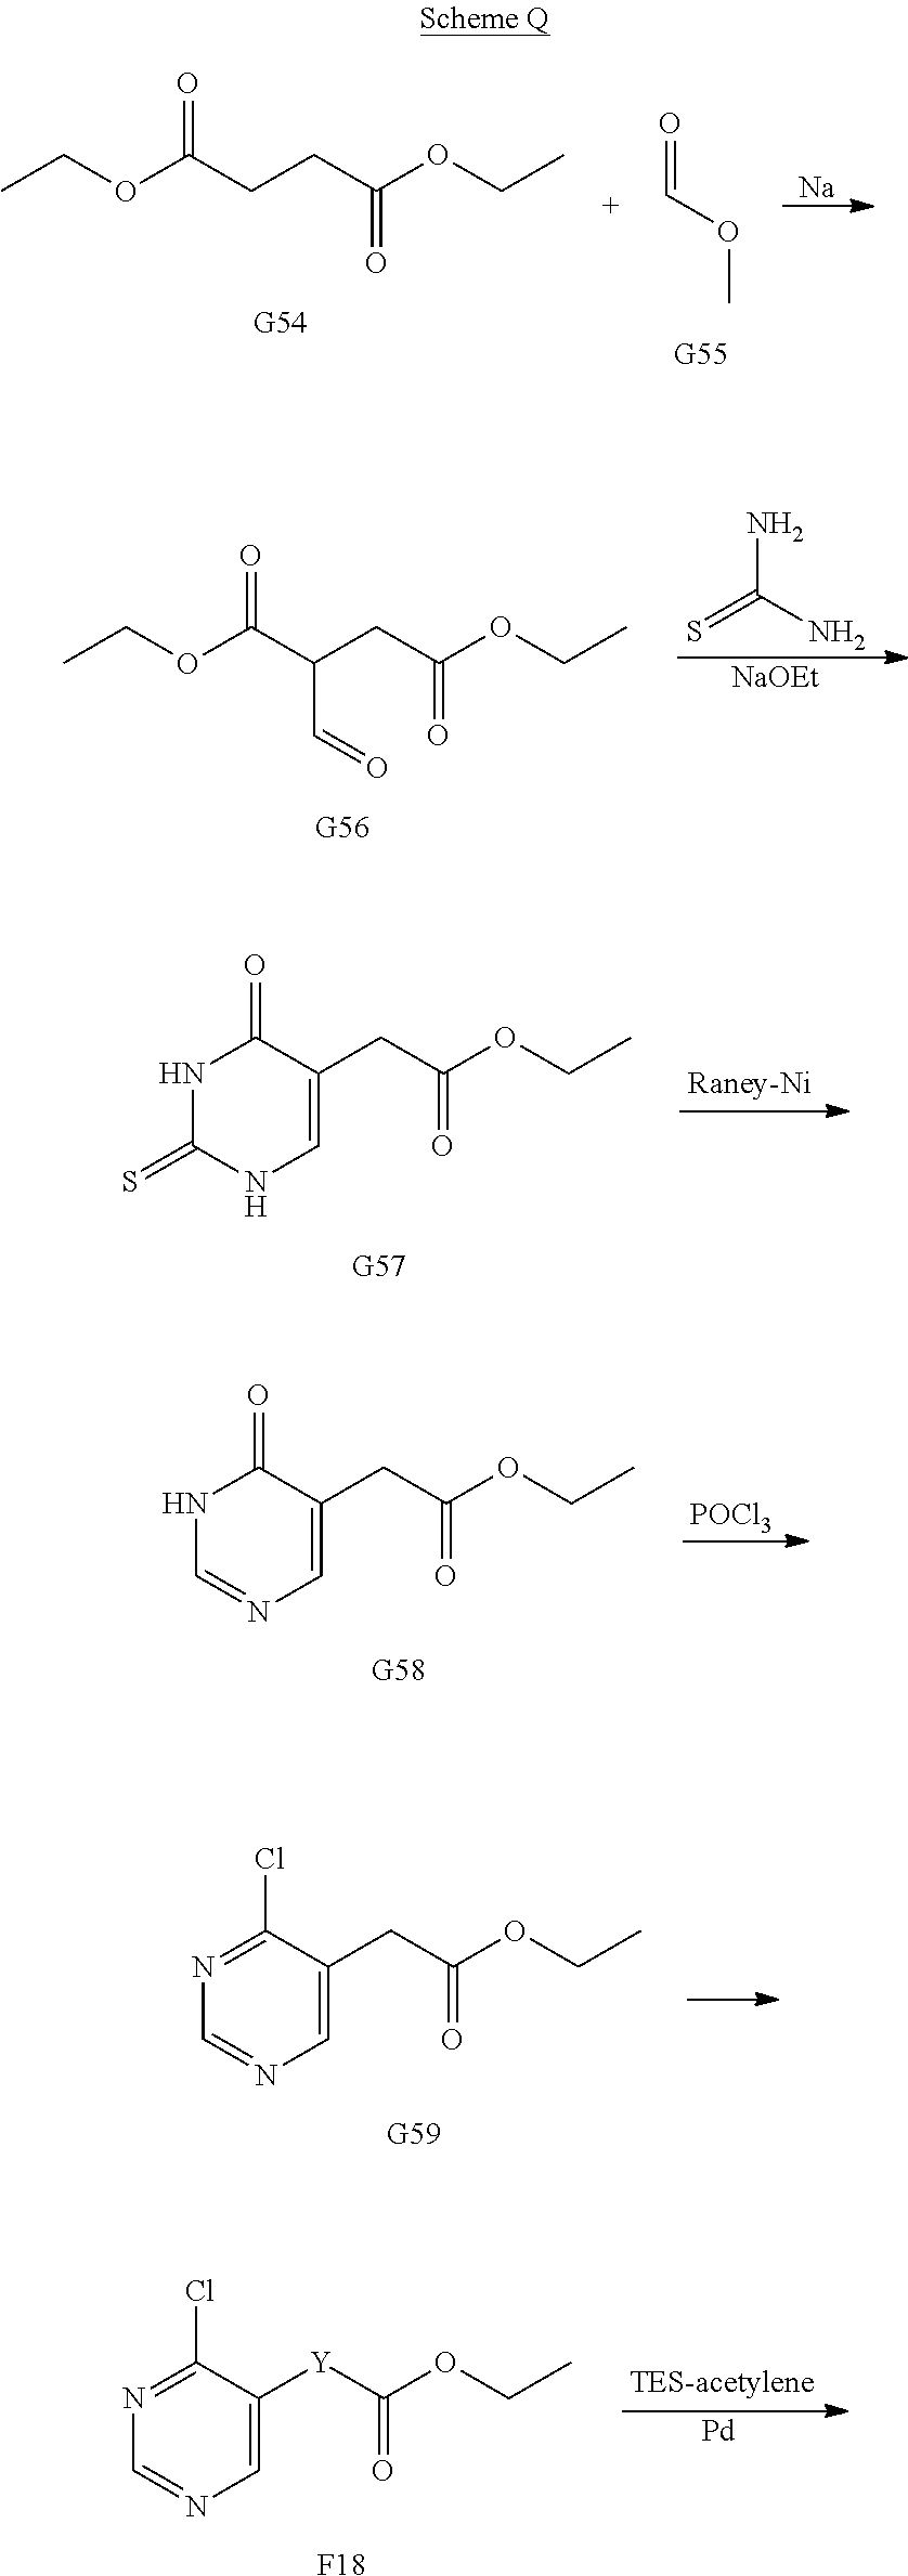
CCOC(CCC(OCC)=O)=O.[Na].O=COC.NC(N)=S.[NaOEt].CCOC(C(CC(OCC)=O)C=O)=O.N1C(=S)NC=C(CC(OCC)=O)C1=O.N1C=NC=C(CC(OCC)=O)C1=O.[POCl3].N1=C(Cl)C(CC(OCC)=O)=CN=C1.N1=C(Cl)C([Y]C(OCC)=O)=CN=C1.[Pd].[F18]
